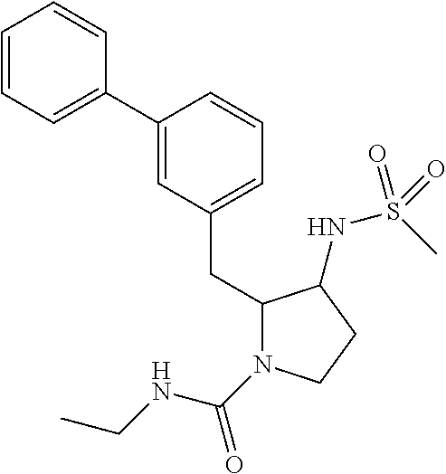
C1(C2=CC(CC3N(C(NCC)=O)CCC3NS(C)(=O)=O)=CC=C2)=CC=CC=C1
